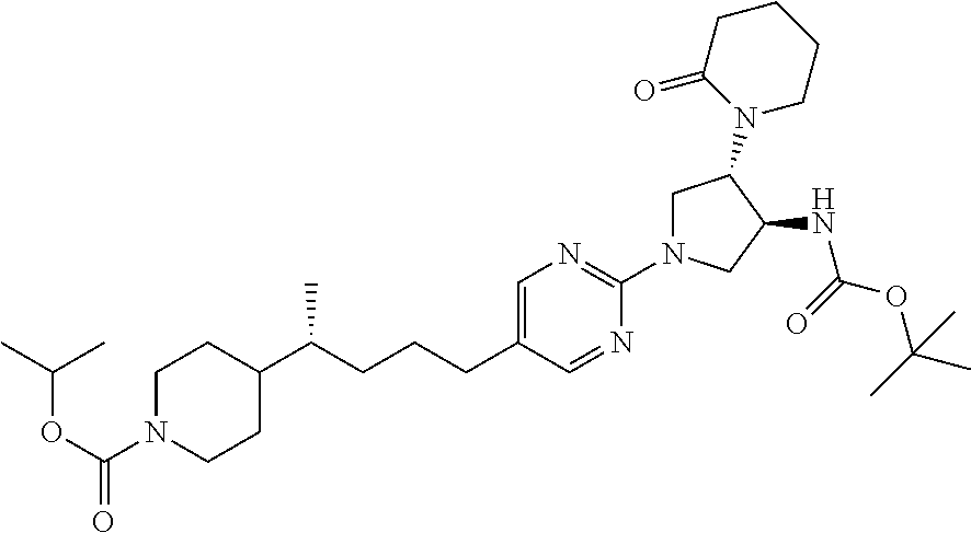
C1C(N2CCCCC2=O)C(NC(OC(C)(C)C)=O)CN1C1=NC=C(CCCC(C2CCN(C(=O)OC(C)C)CC2)C)C=N1
